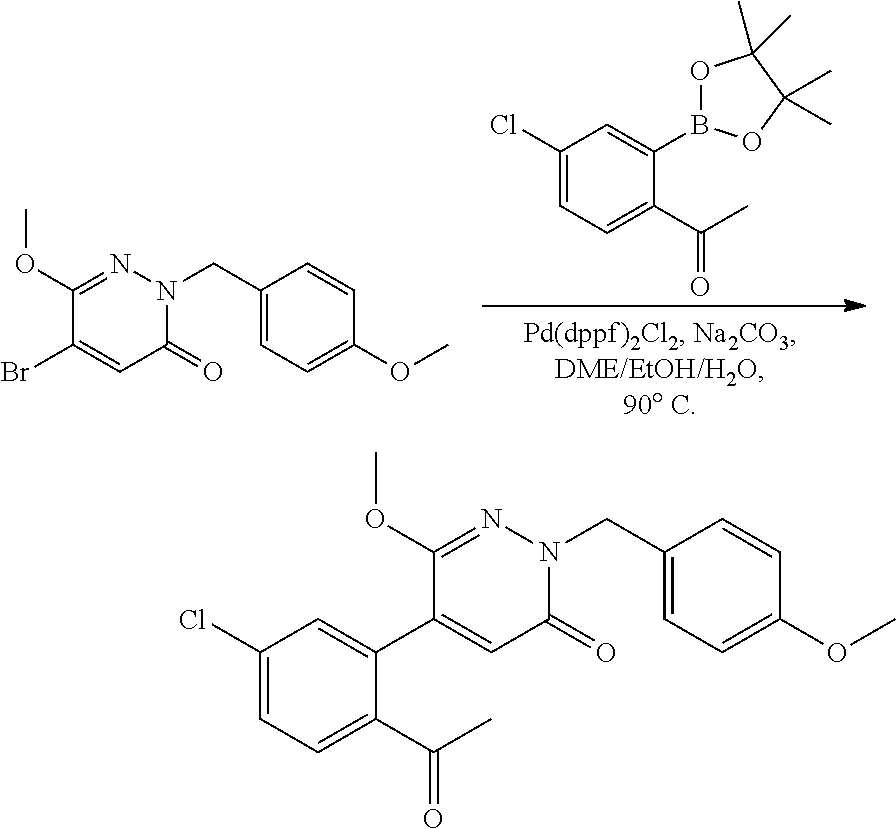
C1(Cl)=CC=C(C(C)=O)C(B2OC(C)(C)C(C)(C)O2)=C1.C1(OC)=NN(CC2=CC=C(OC)C=C2)C(=O)C=C1Br.C1(Cl)=CC=C(C(C)=O)C(C2=CC(=O)N(CC3=CC=C(OC)C=C3)N=C2OC)=C1
